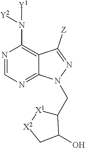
N1=CN=C2C(=C1N([Y1])[Y2])C([Z])=NN2CC1[X1][X2]CC1O
